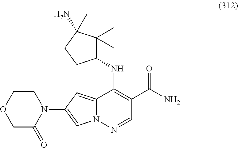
N(C1=C(C(N)=O)C=NN2C1=CC(N1CCOCC1=O)=C2)C1C(C)(C)C(N)(C)CC1
